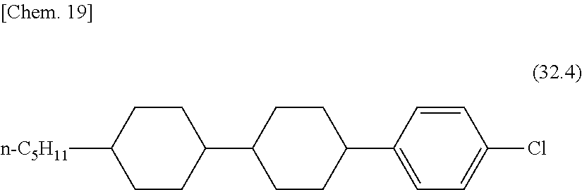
[n-C5H11]C1CCC(C2CCC(C3=CC=C(Cl)C=C3)CC2)CC1
